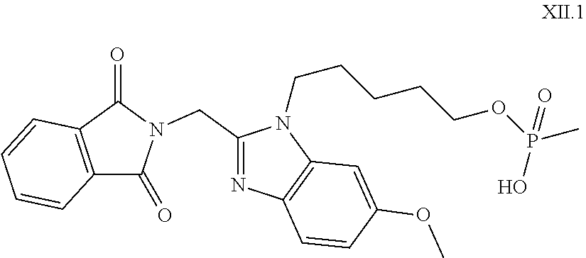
C1=C(OC)C=CC2=C1N(CCCCCOP(C)(O)=O)C(CN1C(=O)C3=C(C1=O)C=CC=C3)=N2
